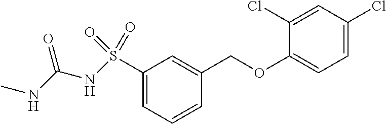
C1(S(NC(NC)=O)(=O)=O)=CC=CC(COC2=CC=C(Cl)C=C2Cl)=C1
